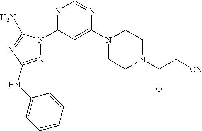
N1=C(N2N=C(NC3=CC=CC=C3)N=C2N)C=C(N2CCN(C(C[CN])=O)CC2)N=C1
